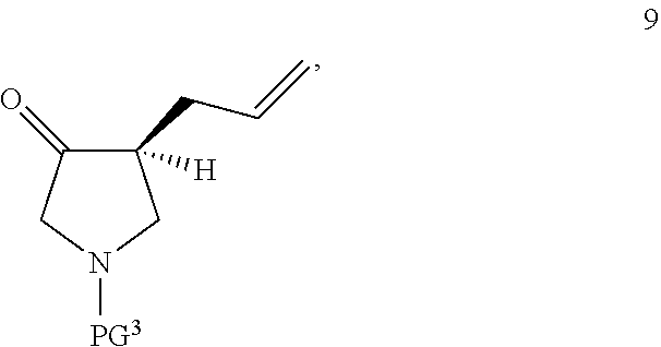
C1([H])(CC=C)C(=O)CN([PG3])C1
